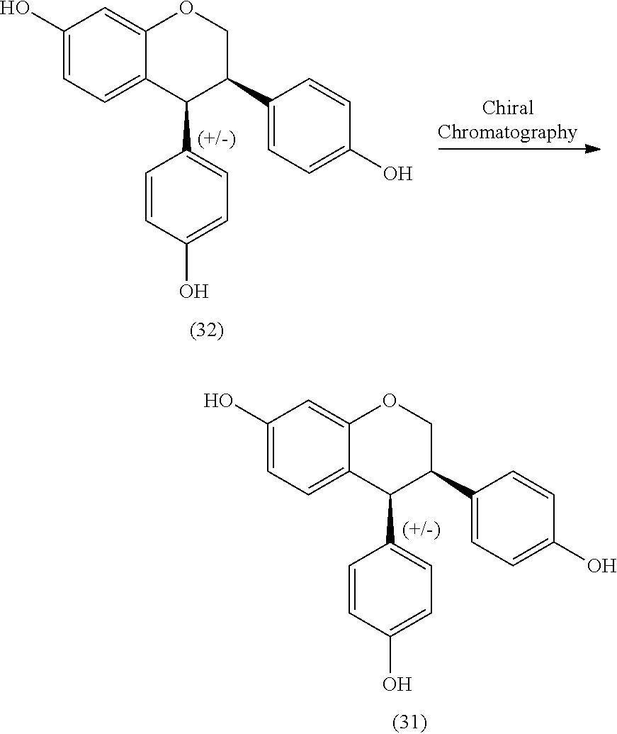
C1(O)=CC=C2C(=C1)OCC(C1=CC=C(O)C=C1)C2C1=CC=C(O)C=C1.C1=C(O)C=C2C(=C1)C(C1=CC=C(O)C=C1)C(C1=CC=C(O)C=C1)CO2
